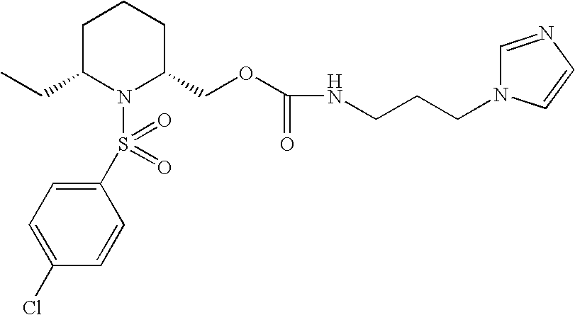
C1C(CC)N(S(C2=CC=C(Cl)C=C2)(=O)=O)C(COC(NCCCN2C=NC=C2)=O)CC1
